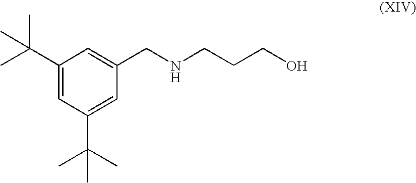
C1(C(C)(C)C)=CC(C(C)(C)C)=CC(CNCCCO)=C1
